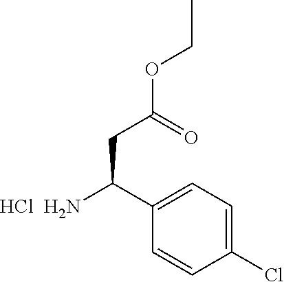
C1(C(N)CC(OCC)=O)=CC=C(Cl)C=C1.Cl
